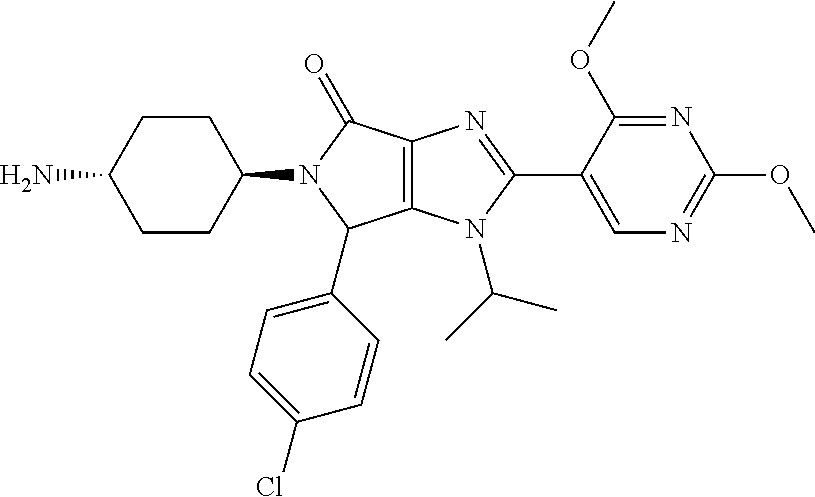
C12=C(N(C(C)C)C(C3=CN=C(OC)N=C3OC)=N1)C(C1=CC=C(Cl)C=C1)N(C1CCC(N)CC1)C2=O
